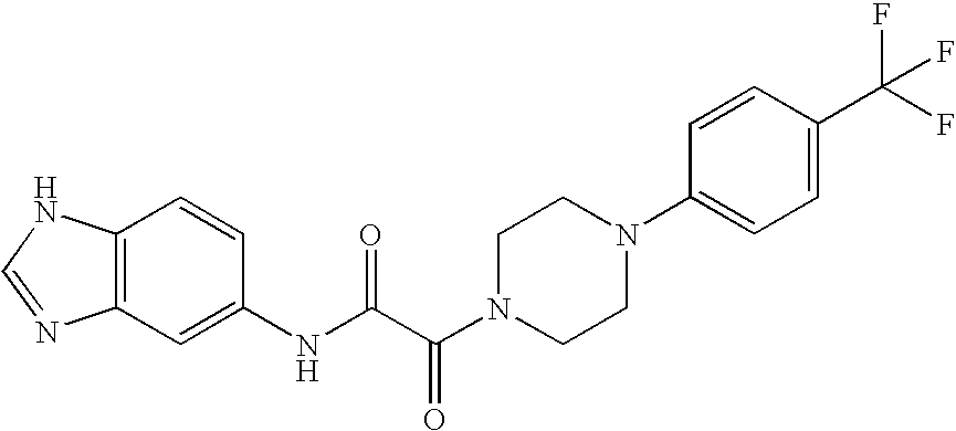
C12=C(C=CC(NC(C(N3CCN(C4=CC=C(C(F)(F)F)C=C4)CC3)=O)=O)=C1)NC=N2
